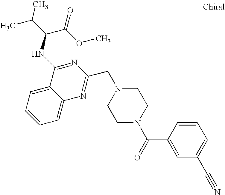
C1=C2C(=CC=C1)C(NC(C(C)C)C(OC)=O)=NC(CN1CCN(C(=O)C3=CC(C#N)=CC=C3)CC1)=N2
